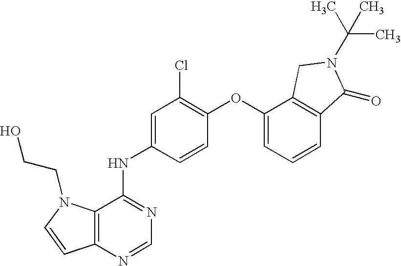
C12=C(N=CN=C1NC1=CC(Cl)=C(OC3=CC=CC4=C3CN(C(C)(C)C)C4=O)C=C1)C=CN2CCO
